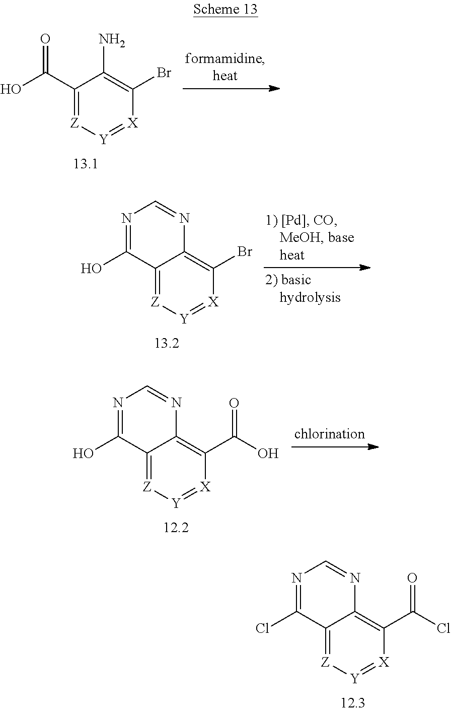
C1(C(O)=O)=[Z][Y]=[X]C(Br)=C1N.C12=[Z][Y]=[X]C(Br)=C1N=CN=C2O.C12=[Z][Y]=[X]C(C(O)=O)=C1N=CN=C2O.C12=[Z][Y]=[X]C(C(Cl)=O)=C1N=CN=C2Cl
